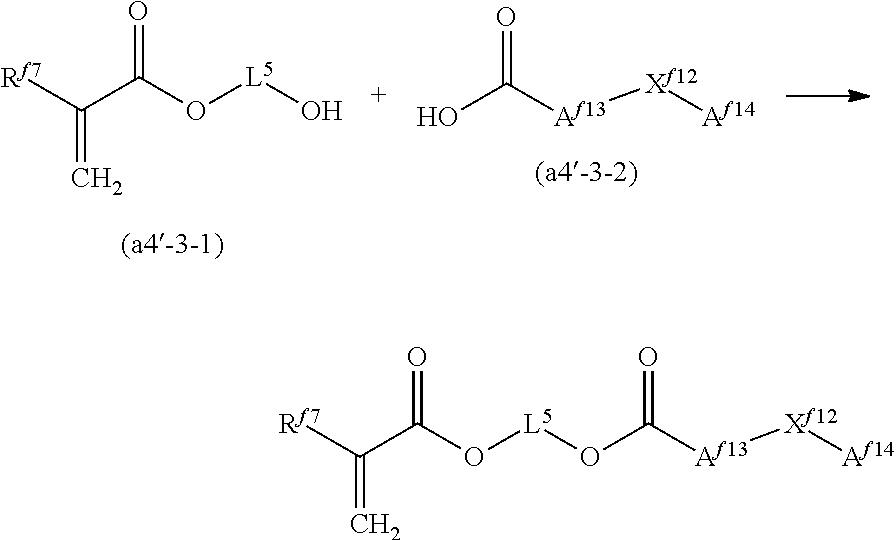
[Rf7]C(C(O[L5]O)=O)=C.OC([Af13][Xf12][Af14])=O.[Af14][Xf12][Af13]C(O[L5]OC(C([Rf7])=C)=O)=O
